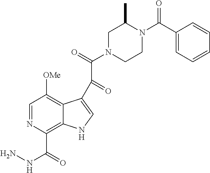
C1=NC(C(=O)NN)=C2C(=C1[OMe])C(C(C(N1CCN(C(C3=CC=CC=C3)=O)C(C)C1)=O)=O)=CN2
